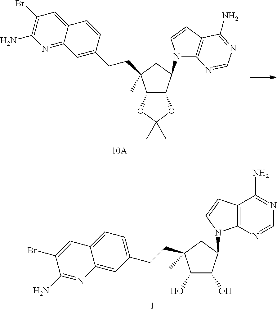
C1(O)C(O)C(N2C3=C(C=C2)C(N)=NC=N3)CC1(C)CCC1=CC=C2C(=C1)N=C(N)C(Br)=C2.C12C(C(N3C4=C(C=C3)C(N)=NC=N4)CC1(C)CCC1=CC3=NC(N)=C(Br)C=C3C=C1)OC(C)(C)O2
